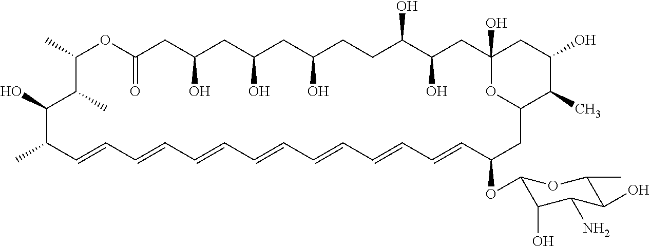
C1(C)OC(=O)CC(O)CC(O)CC(O)CCC(O)C(O)CC2(O)CC(O)C(C)C(CC(OC3C(O)C(N)C(O)C(C)O3)C=CC=CC=CC=CC=CC=CC=CC(C)C(O)C1C)O2
